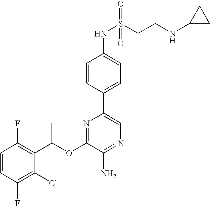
C1=CC(F)=C(Cl)C(C(OC2=NC(C3=CC=C(NS(=O)(=O)CCNC4CC4)C=C3)=CN=C2N)C)=C1F
